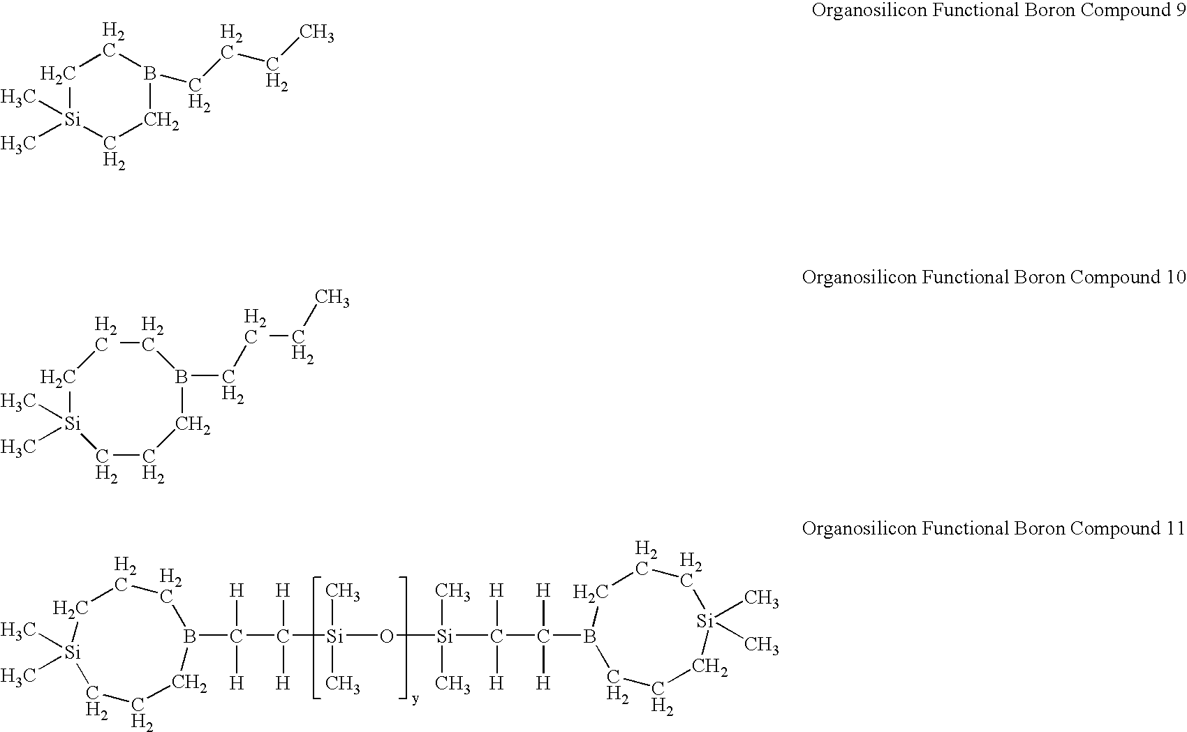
C1C[Si](C)(C)CCCB(C([H])(C([H])([H])[Si](O[Si](C(C(B2CCC[Si](C)(C)CCC2)([H])[H])([H])[H])(C)C)(C)C)[H])C1.C1[Si](C)(C)CCB(CCCC)C1.C1[Si](C)(C)CCCB(CCCC)CC1
